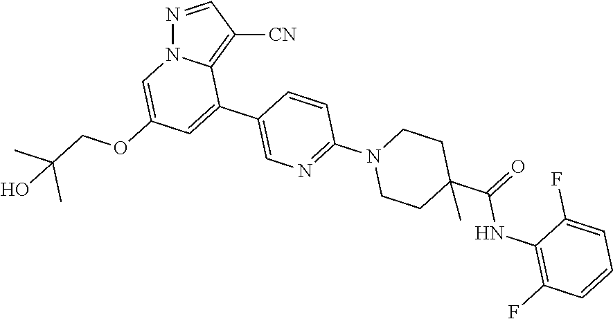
N1=CC([CN])=C2N1C=C(OCC(C)(C)O)C=C2C1=CN=C(N2CCC(C(=O)NC3=C(F)C=CC=C3F)(C)CC2)C=C1
